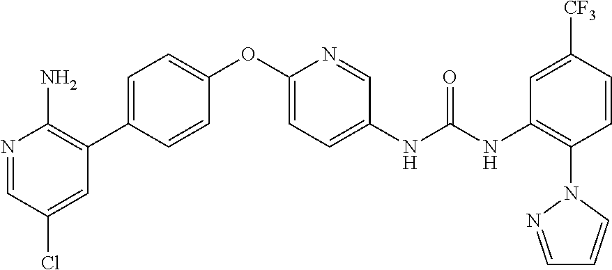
C1=C(C2=C(N)N=CC(Cl)=C2)C=CC(OC2=CC=C(NC(NC3=C(N4N=CC=C4)C=CC([CF3])=C3)=O)C=N2)=C1
